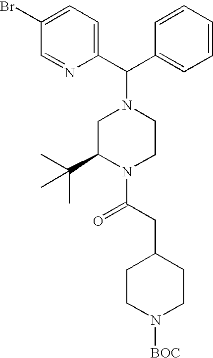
C1=C(Br)C=NC(C(C2=CC=CC=C2)N2CC(C(C)(C)C)N(C(CC3CCN([BOC])CC3)=O)CC2)=C1
